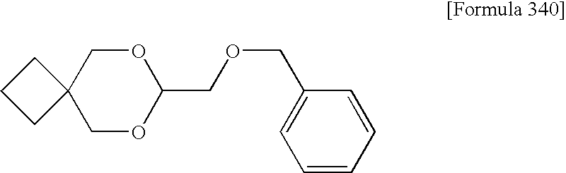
O1CC2(COC1COCC1=CC=CC=C1)CCC2
